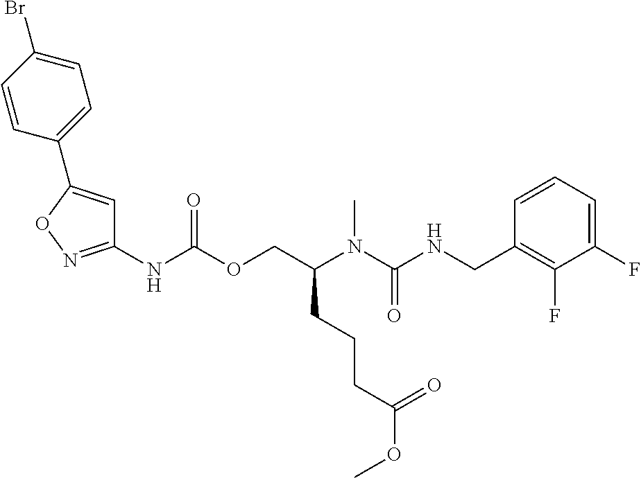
C1=CC(CNC(N(C(COC(NC2=NOC(C3=CC=C(Br)C=C3)=C2)=O)CCCC(OC)=O)C)=O)=C(F)C(F)=C1
